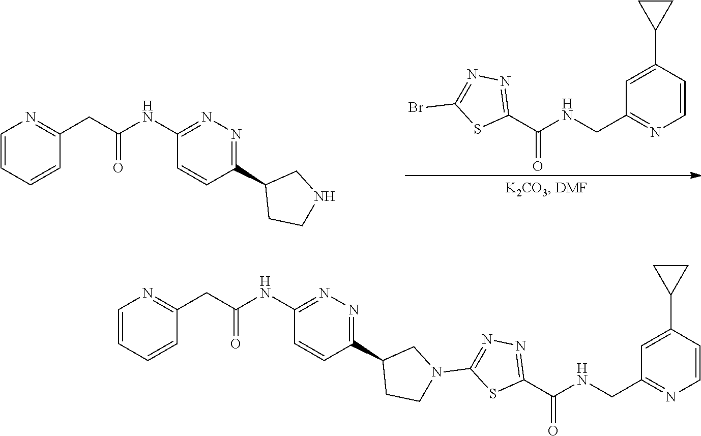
C1=CC(C2CC2)=CC(CNC(C2=NN=C(Br)S2)=O)=N1.C1=CC=CC(CC(NC2=NN=C(C3CCNC3)C=C2)=O)=N1.C1=CC=CC(CC(NC2=NN=C(C3CCN(C4=NN=C(C(NCC5=NC=CC(C6CC6)=C5)=O)S4)C3)C=C2)=O)=N1
